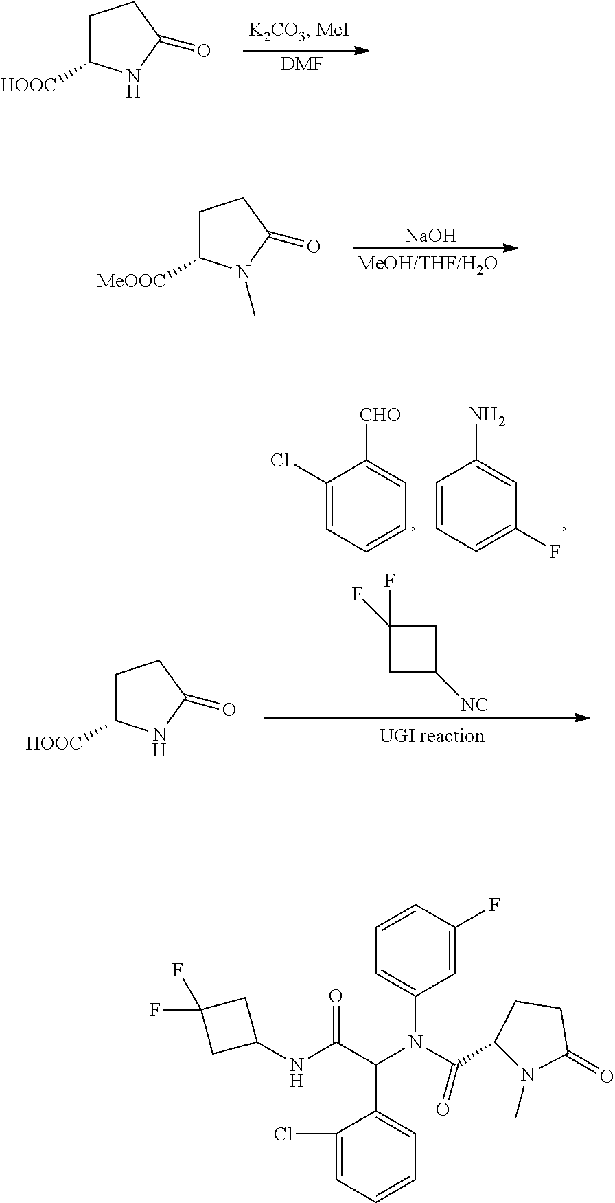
[DMF].C1C([HOOC])NC(=O)C1.[NaOH].C1C([MeOOC])N(C)C(=O)C1.C1(Cl)=CC=CC=C1[CHO].C1=CC=C(F)C=C1N.C1(F)(F)CC([NC])C1.C1C([HOOC])NC(=O)C1.C1=CC(F)=CC(N(C(C2N(C)C(=O)CC2)=O)C(C(NC2CC(F)(F)C2)=O)C2=CC=CC=C2Cl)=C1
